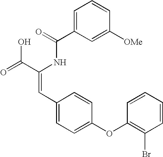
C(=O)(NC(C(=O)O)=CC1=CC=C(OC2=C(Br)C=CC=C2)C=C1)C1=CC=CC([OMe])=C1
